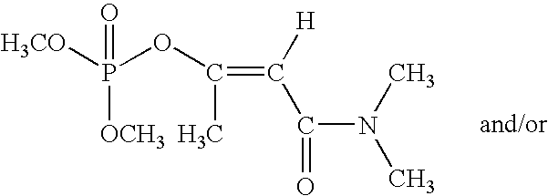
[H3CO]P(OC(=C([H])C(N(C)C)=O)C)(=O)[OCH3]
